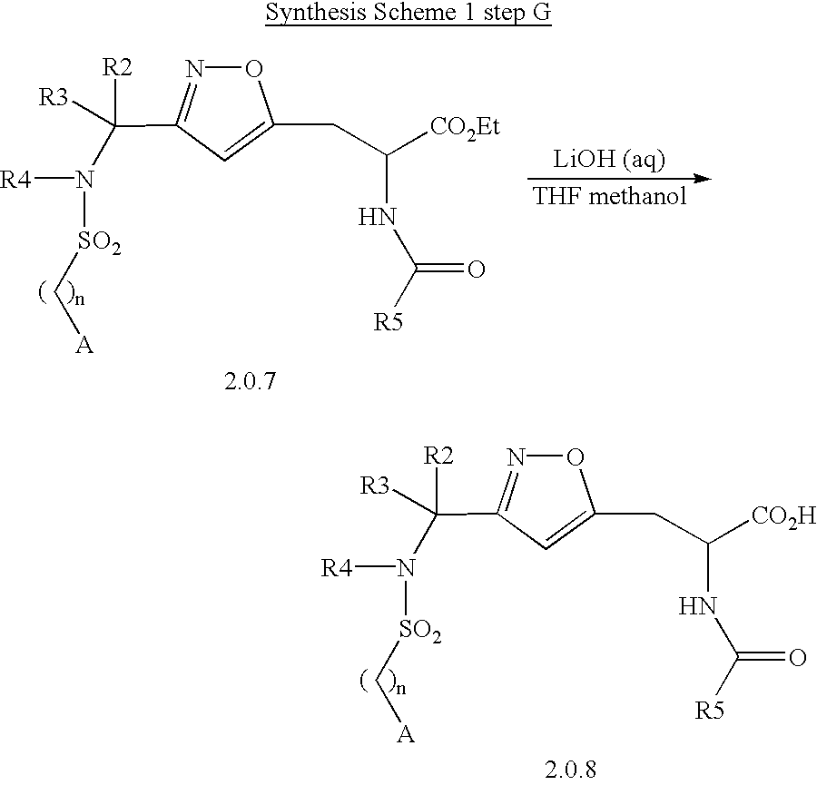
N(C([R2])([R3])C1=NOC(CC([CO2H])NC([R5])=O)=C1)([R4])[SO2]C[A].N(C([R2])([R3])C1=NOC(CC([CO2Et])NC([R5])=O)=C1)([R4])[SO2]C[A]
